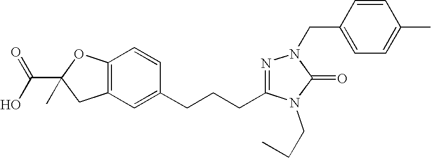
C1(CCCC2=NN(CC3=CC=C(C)C=C3)C(=O)N2CCC)=CC2=C(C=C1)OC(C(=O)O)(C)C2
